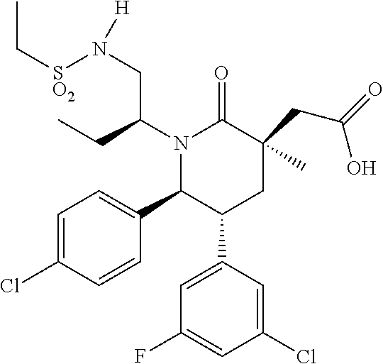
C1=C(Cl)C=CC(C2C(C3=CC(F)=CC(Cl)=C3)CC(CC(O)=O)(C)C(=O)N2C(CN([SO2]CC)[H])CC)=C1
